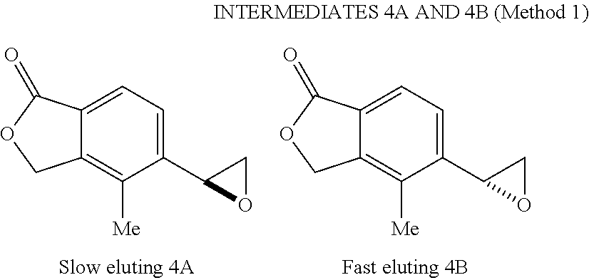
C12=CC=C(C3OC3)C([Me])=C1COC2=O.C12=CC=C(C3OC3)C([Me])=C1COC2=O
